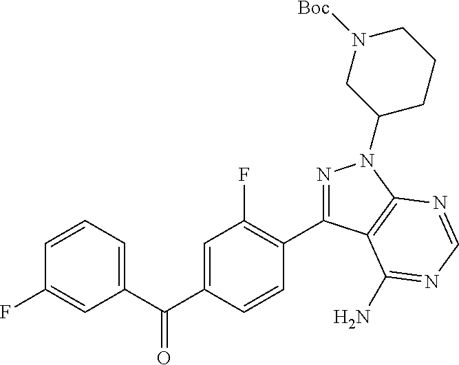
C1=CC(F)=CC(C(C2=CC(F)=C(C3=NN(C4CCCN([Boc])C4)C4=C3C(N)=NC=N4)C=C2)=O)=C1
